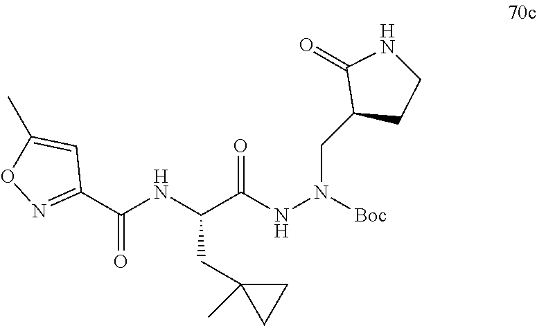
C(C(NN([Boc])CC1CCNC1=O)=O)(NC(C1=NOC(C)=C1)=O)CC1(C)CC1
